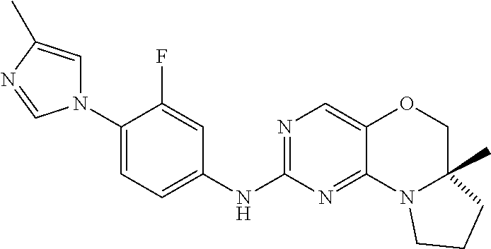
C1(N2C=C(C)N=C2)=CC=C(NC2=NC=C3C(=N2)N2C(C)(CO3)CCC2)C=C1F
